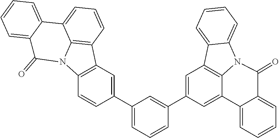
C1(C2=CC3=C(C=C2)N2C4=C3C=CC=C4C3=CC=CC=C3C2=O)=CC=CC(C2=CC3=C4C(=C2)C2=CC=CC=C2C(=O)N4C2=CC=CC=C32)=C1
